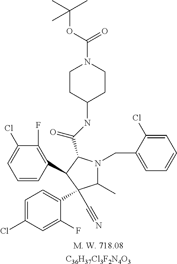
C1(C)N(CC2=CC=CC=C2Cl)C(C(NC2CCN(C(OC(C)(C)C)=O)CC2)=O)C(C2=C(F)C(Cl)=CC=C2)C1(C1=CC=C(Cl)C=C1F)C#N.[C36H37Cl3F2N4O3]
